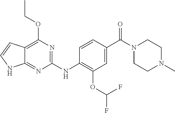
C1(NC2=C(OC(F)F)C=C(C(N3CCN(C)CC3)=O)C=C2)=NC(OCC)=C2C(=N1)NC=C2
